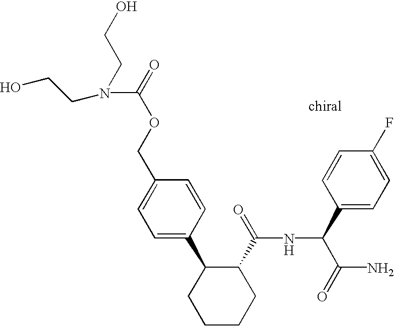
C1=C(C2CCCCC2C(=O)NC(C(N)=O)C2=CC=C(F)C=C2)C=CC(COC(=O)N(CCO)CCO)=C1
